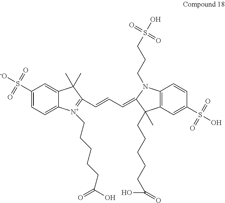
C1(S(=O)(=O)[-O])=CC=C2C(=C1)C(C)(C)C(C=CC=C1N(CCCS(=O)(=O)O)C3=C(C=C(S(=O)(=O)O)C=C3)C1(C)CCCCCC(O)=O)=[N+]2CCCCCC(O)=O
